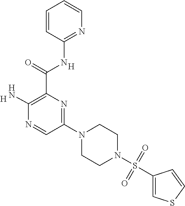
C1=CC(NC(C2=C(N)N=CC(N3CCN(S(C4=CSC=C4)(=O)=O)CC3)=N2)=O)=NC=C1.[H].[H]
